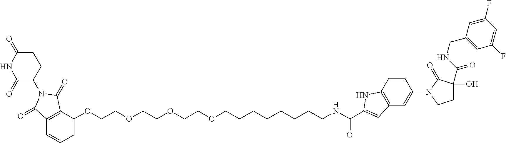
C1=C(OCCOCCOCCOCCCCCCCCNC(C2=CC3=C(C=CC(N4CCC(O)(C(NCC5=CC(F)=CC(F)=C5)=O)C4=O)=C3)N2)=O)C2=C(C=C1)C(=O)N(C1CCC(=O)NC1=O)C2=O
